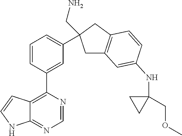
C12=C(C3=CC(C4(CN)CC5=C(C4)C=CC(NC4(COC)CC4)=C5)=CC=C3)N=CN=C1NC=C2
